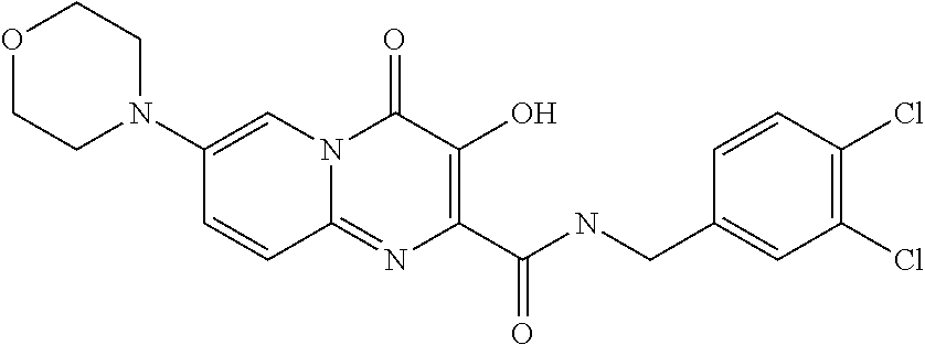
N12C(=NC(C(NCC3=CC(Cl)=C(Cl)C=C3)=O)=C(O)C1=O)C=CC(N1CCOCC1)=C2
